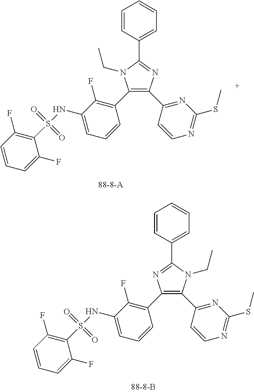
C1(C2=C(F)C(NS(C3=C(F)C=CC=C3F)(=O)=O)=CC=C2)=C(C2=NC(SC)=NC=C2)N=C(C2=CC=CC=C2)N1CC.C1(C2=C(F)C(NS(C3=C(F)C=CC=C3F)(=O)=O)=CC=C2)=C(C2=NC(SC)=NC=C2)N(CC)C(C2=CC=CC=C2)=N1
